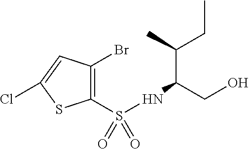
C1(S(NC(CO)C(C)CC)(=O)=O)=C(Br)C=C(Cl)S1
